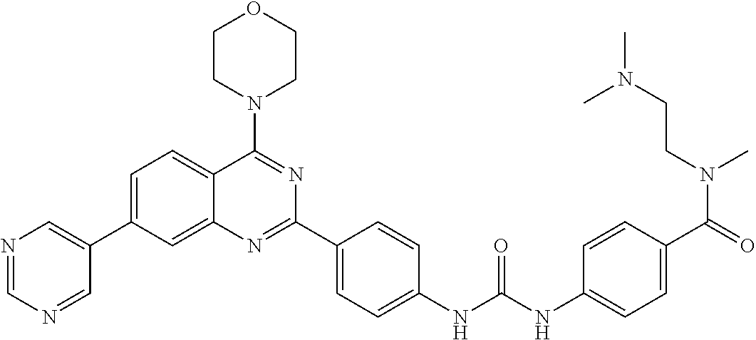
C1=C(C2=CN=CN=C2)C=C2C(=C1)C(N1CCOCC1)=NC(C1=CC=C(NC(NC3=CC=C(C(=O)N(C)CCN(C)C)C=C3)=O)C=C1)=N2
